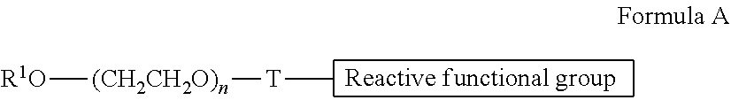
[R1O][(CH2CH2O)n][T]C
